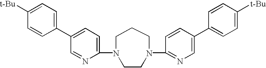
C1(N2CCCN(C3=NC=C(C4=CC=C([t-Bu])C=C4)C=C3)CC2)=CC=C(C2=CC=C([t-Bu])C=C2)C=N1
